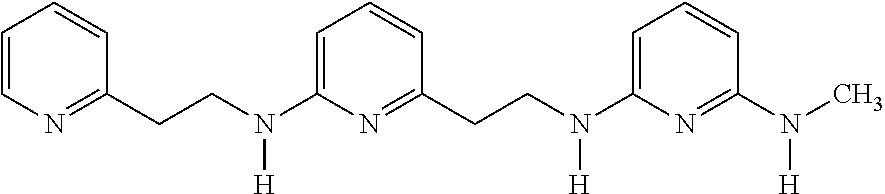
C1=CN=C(CCN(C2=CC=CC(CCN(C3=CC=CC(N(C)[H])=N3)[H])=N2)[H])C=C1
